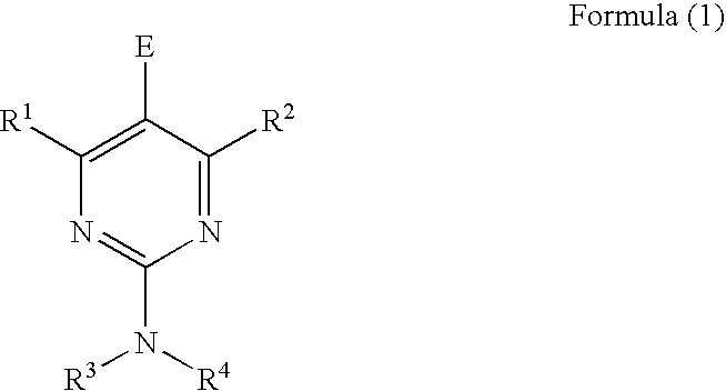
C1([R1])=C([E])C([R2])=NC(N([R4])[R3])=N1
